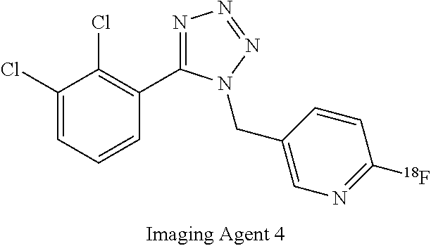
C1(Cl)=CC=CC(C2=NN=NN2CC2=CN=C([18F])C=C2)=C1Cl
